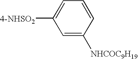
[4-NHSO2]C1=CC=CC([NHCOC9H19])=C1
